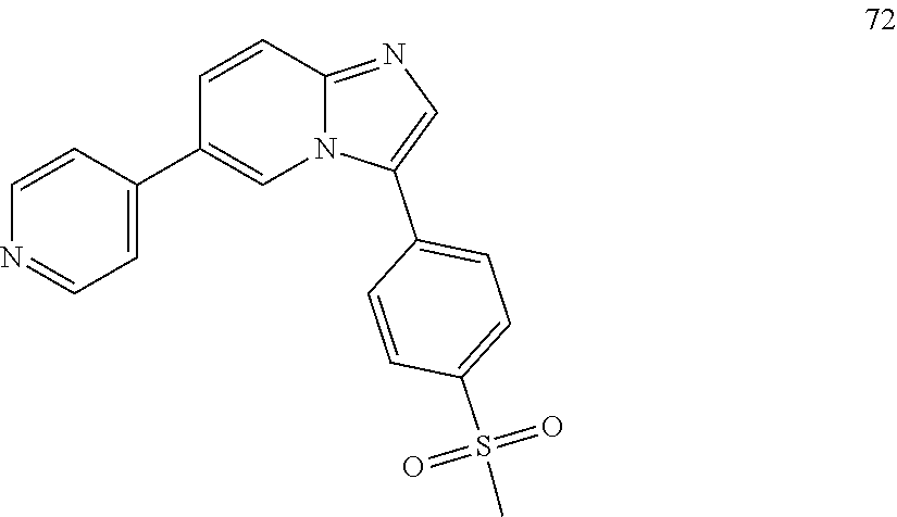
C1=CC(C2=CN3C(=NC=C3C3=CC=C(S(C)(=O)=O)C=C3)C=C2)=CC=N1
